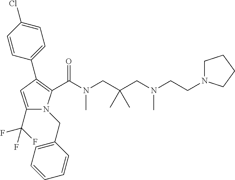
C1(C2=C(C(N(CC(CN(CCN3CCCC3)C)(C)C)C)=O)N(CC3=CC=CC=C3)C(C(F)(F)F)=C2)=CC=C(Cl)C=C1
